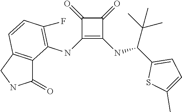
C1(NC2=C(F)C=CC3=C2C(=O)NC3)=C(NC(C2=CC=C(C)S2)C(C)(C)C)C(=O)C1=O
